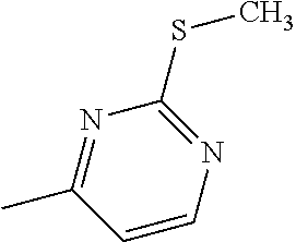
N1=C(C)C=CN=C1SC
